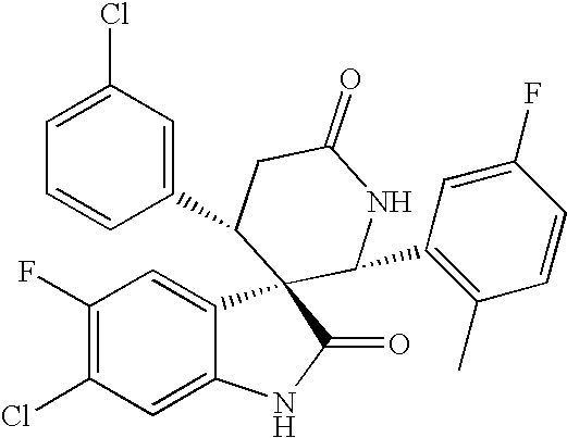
C1(F)=C(Cl)C=C2C(=C1)C1(C(=O)N2)C(C2=C(C)C=CC(F)=C2)NC(=O)CC1C1=CC(Cl)=CC=C1
